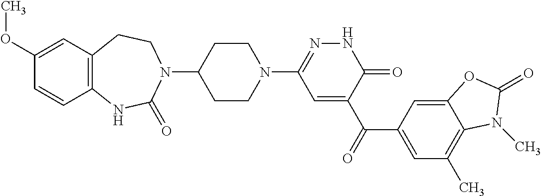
C1C(N2C(=O)NC3=C(C=C(OC)C=C3)CC2)CCN(C2=NNC(=O)C(C(C3=CC(C)=C4C(=C3)OC(=O)N4C)=O)=C2)C1
